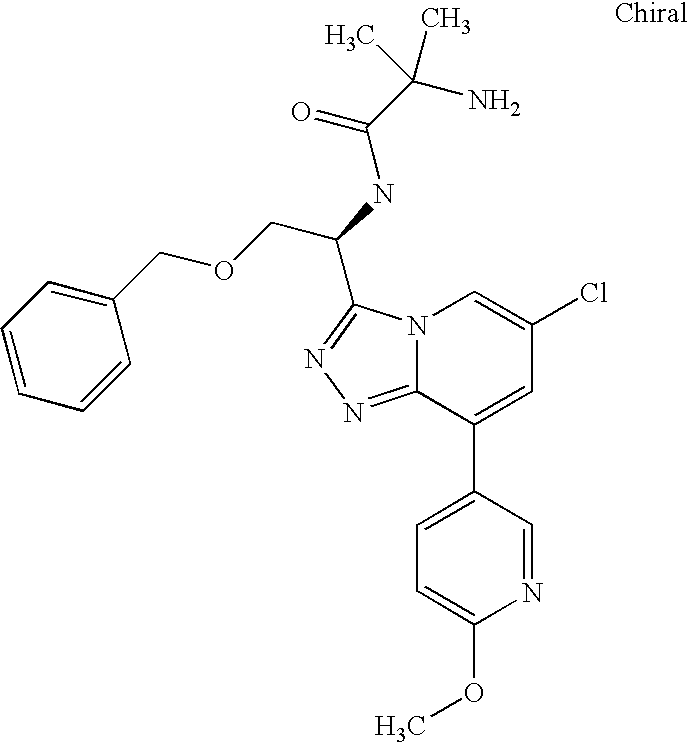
C12=NN=C(C(NC(C(N)(C)C)=O)COCC3=CC=CC=C3)N1C=C(Cl)C=C2C1=CC=C(OC)N=C1
